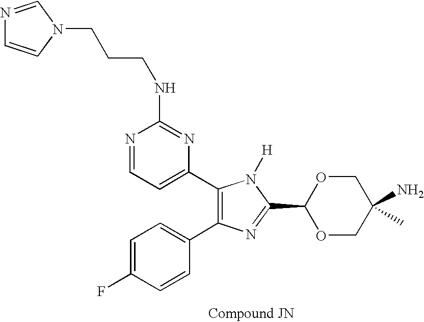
C1=C(F)C=CC(C2=C(C3=CC=NC(NCCCN4C=NC=C4)=N3)N([H])C(C3OCC(N)(C)CO3)=N2)=C1
